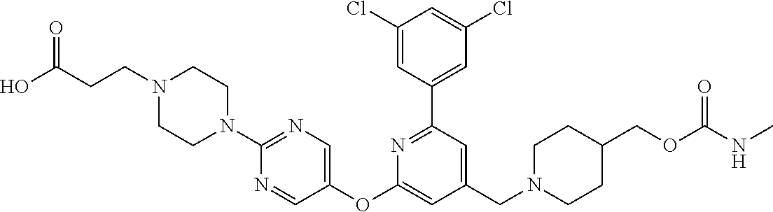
C1(Cl)=CC(C2=NC(OC3=CN=C(N4CCN(CCC(O)=O)CC4)N=C3)=CC(CN3CCC(COC(NC)=O)CC3)=C2)=CC(Cl)=C1
